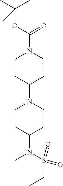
C(OC(C)(C)C)(=O)N1CCC(N2CCC(N(S(CC)(=O)=O)C)CC2)CC1
